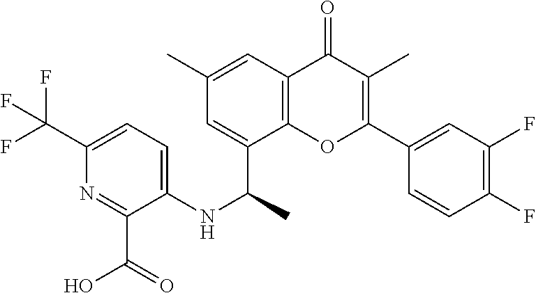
C1(C)=CC2=C(C(C(NC3=CC=C(C(F)(F)F)N=C3C(=O)O)C)=C1)OC(C1=CC(F)=C(F)C=C1)=C(C)C2=O
